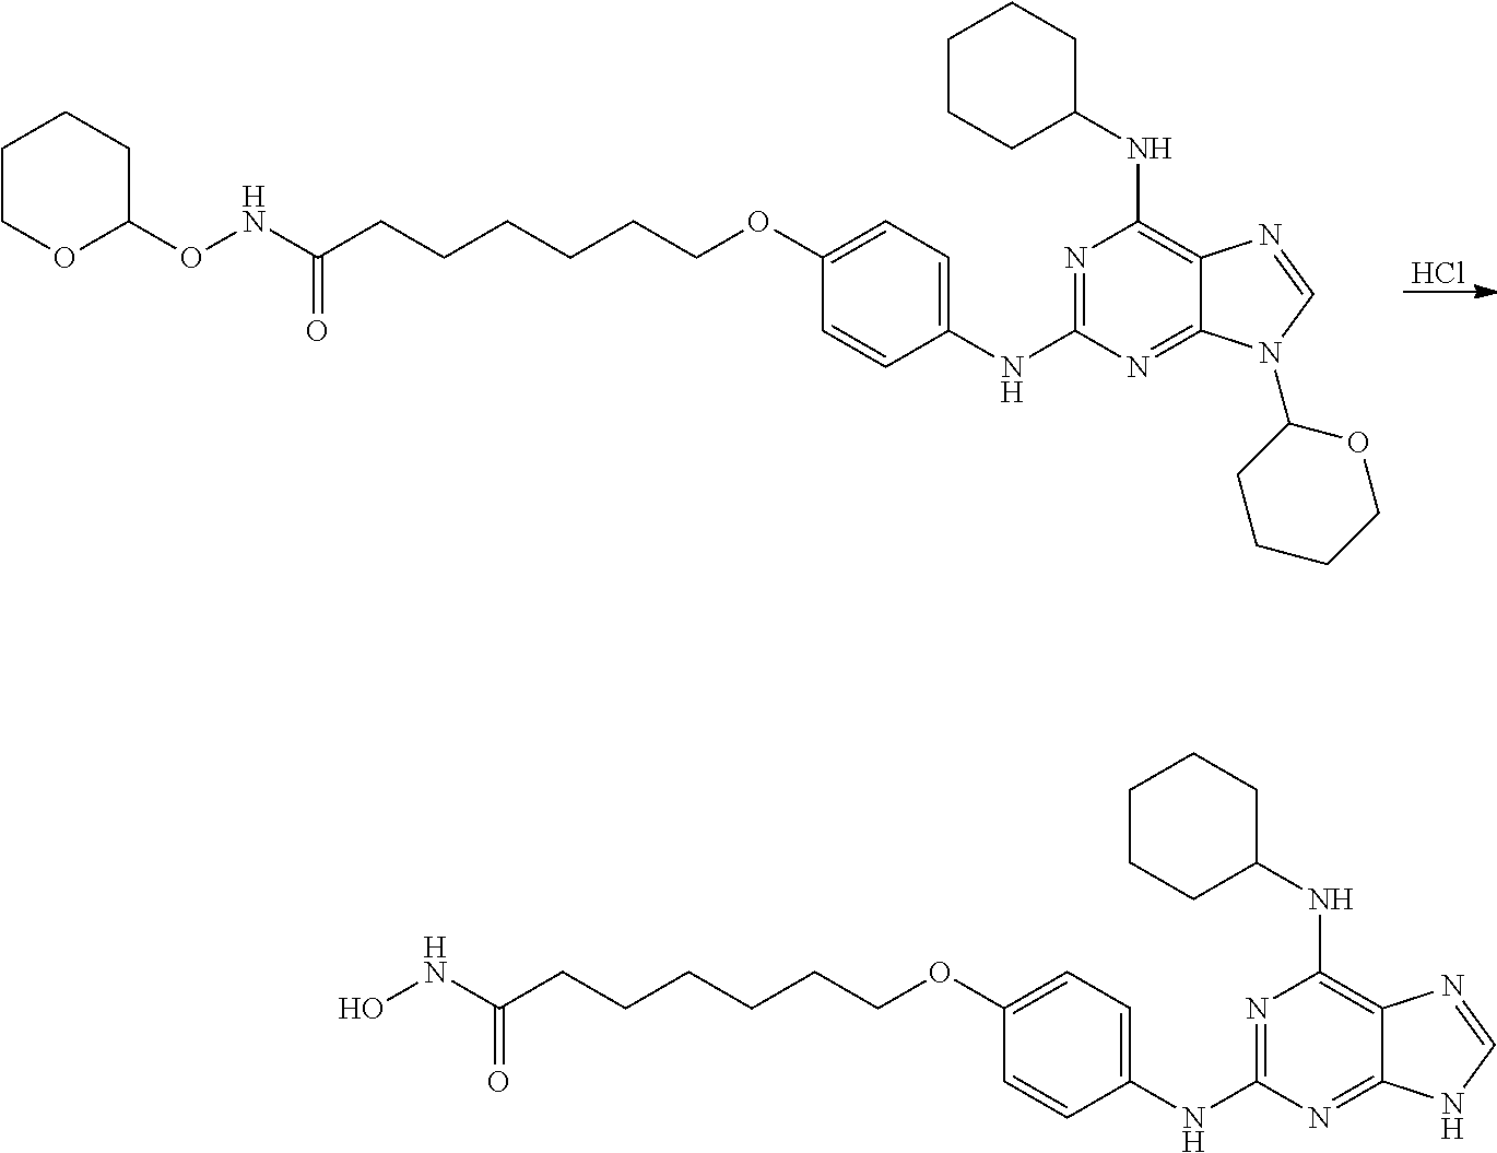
N1=C(NC2=CC=C(OCCCCCCC(=O)NOC3CCCCO3)C=C2)N=C2C(=C1NC1CCCCC1)N=CN2C1CCCCO1.Cl.N1=C(NC2=CC=C(OCCCCCCC(=O)NO)C=C2)N=C2C(=C1NC1CCCCC1)N=CN2
